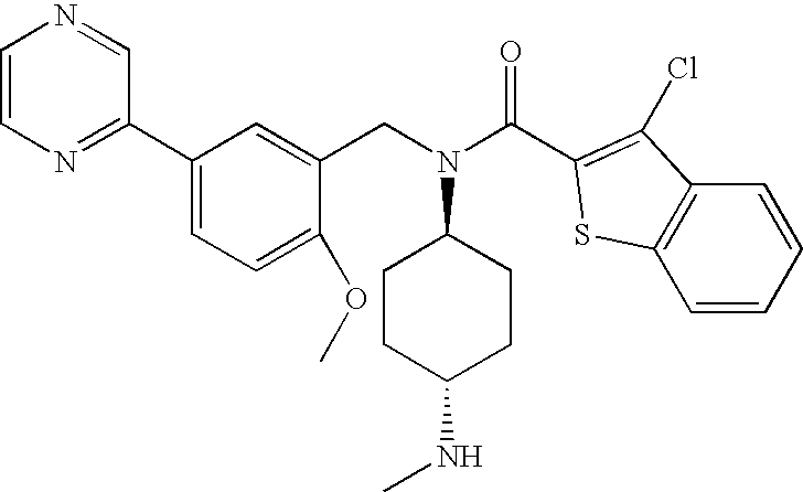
C1=CN=C(C2=CC=C(OC)C(CN(C3CCC(NC)CC3)C(C3=C(Cl)C4=C(S3)C=CC=C4)=O)=C2)C=N1
